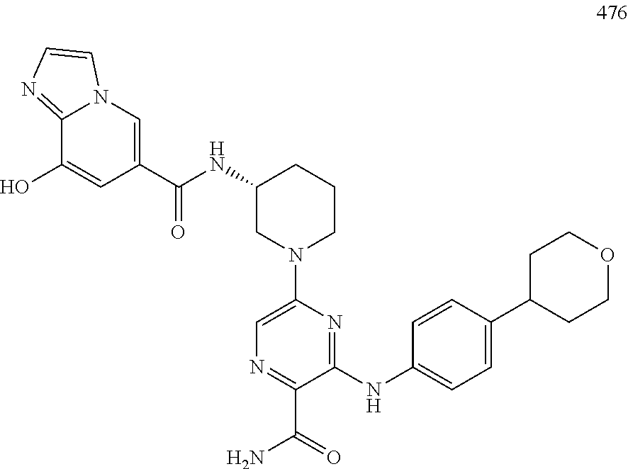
N(C1CN(C2=CN=C(C(N)=O)C(NC3=CC=C(C4CCOCC4)C=C3)=N2)CCC1)C(C1=CN2C(=NC=C2)C(O)=C1)=O
